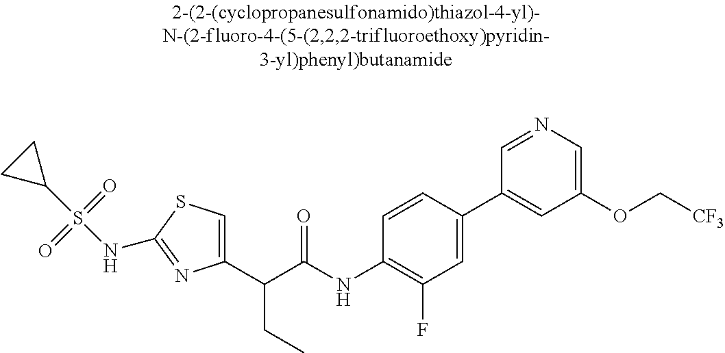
C1(C(C(NC2=C(F)C=C(C3=CC(OC[CF3])=CN=C3)C=C2)=O)CC)=CSC(NS(C2CC2)(=O)=O)=N1
